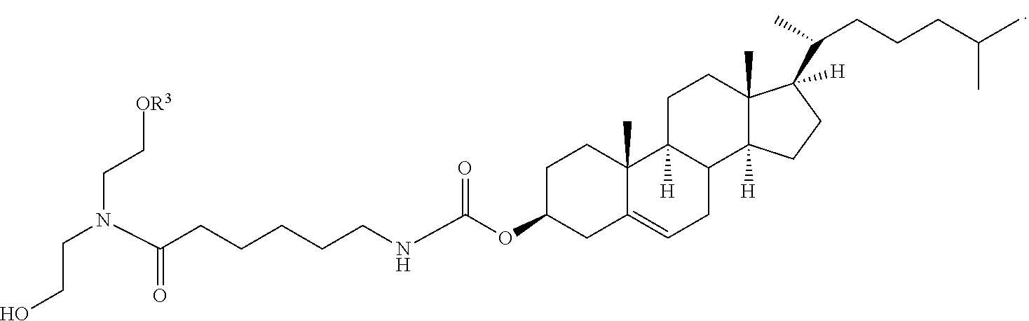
N(C(=O)CCCCCNC(OC1CC2=CCC3C([H])(C2(C)CC1)CCC1(C)C3([H])CCC1(C(CCCC(C)C)C)[H])=O)(CCO)CC[OR3]
